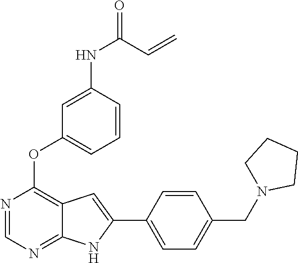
N1=CN=C2C(=C1OC1=CC=CC(NC(=O)C=C)=C1)C=C(C1=CC=C(CN3CCCC3)C=C1)N2
